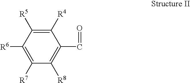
C1([R8])=C(C=O)C([R4])=C([R5])C([R6])=C1[R7]
